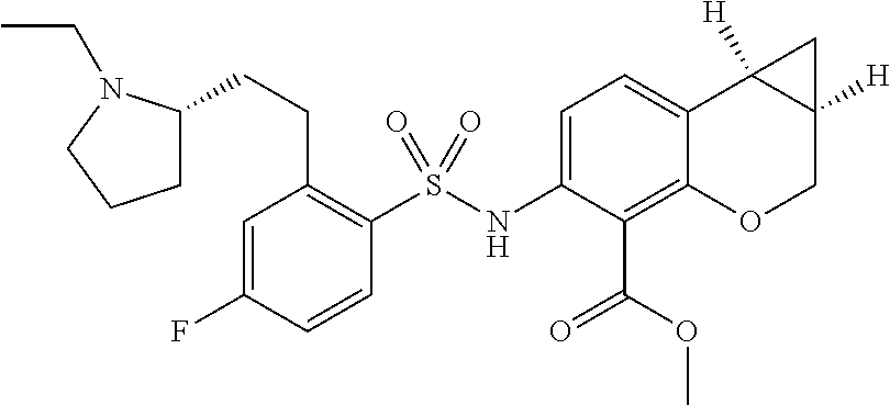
C1=C(F)C=CC(S(NC2=CC=C3C(=C2C(OC)=O)OCC2([H])C3([H])C2)(=O)=O)=C1CCC1CCCN1CC
